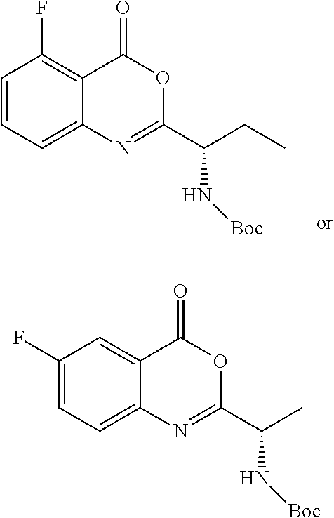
C1=CC=C2C(=C1F)C(=O)OC(C(CC)N[Boc])=N2.C1(F)=CC=C2C(=C1)C(=O)OC(C(C)N[Boc])=N2
